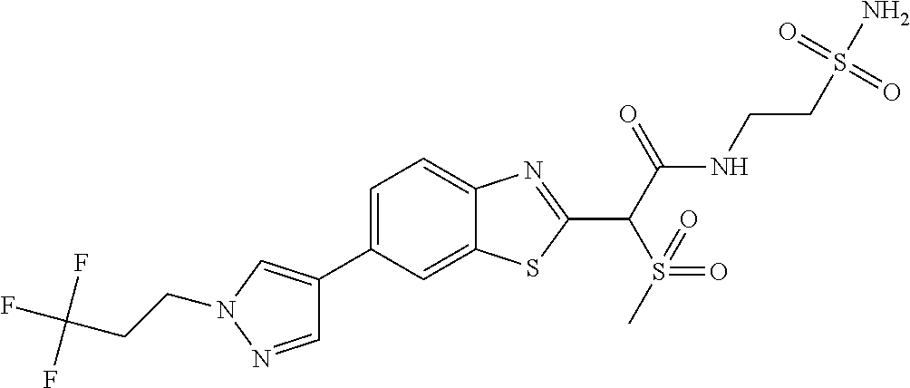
C1=C(C2=CN(CCC(F)(F)F)N=C2)C=C2C(=C1)N=C(C(C(NCCS(N)(=O)=O)=O)S(=O)(=O)C)S2
